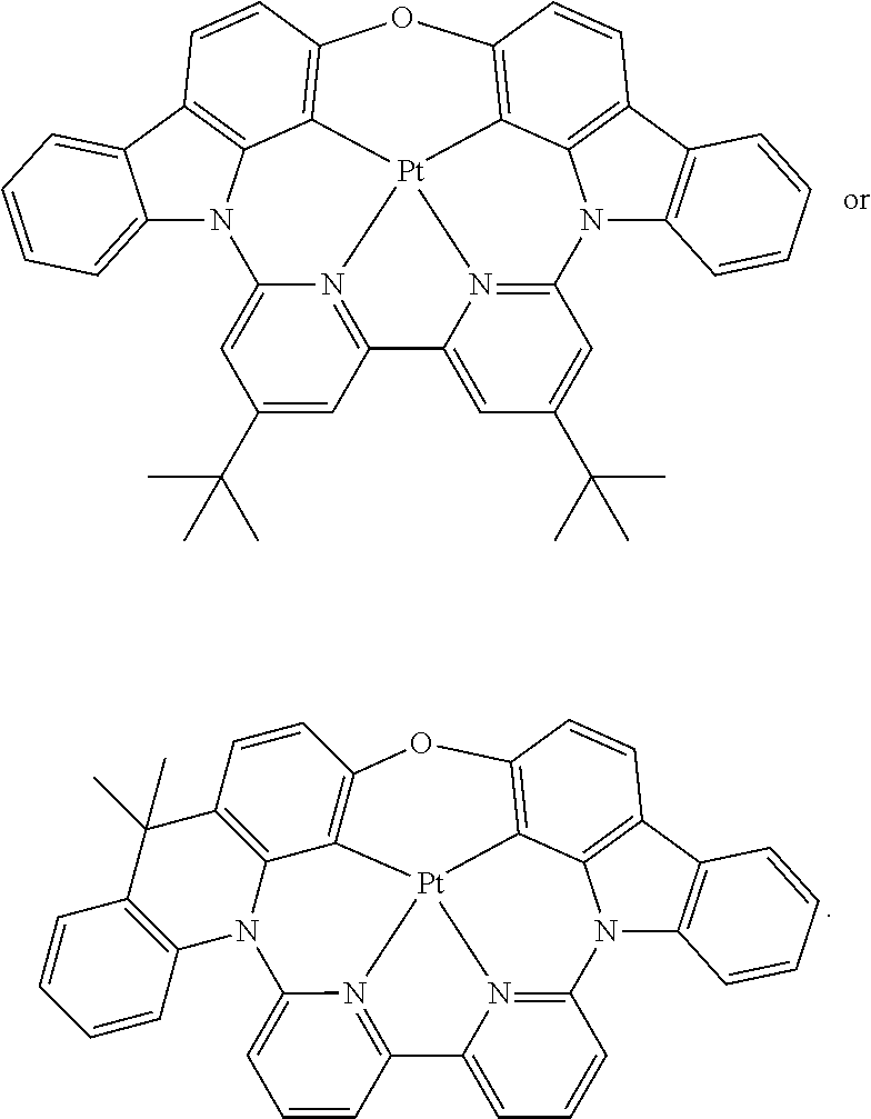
C12=CC=CC=C1C1=C3N2C2=CC(C(C)(C)C)=CC4=N2[Pt]25C3=C(C=C1)OC1=C2C2=C(C3=C(C=CC=C3)N2C2=N5C4=CC(C(C)(C)C)=C2)C=C1.C12=C(C3=C4C5=C(C=C3)OC3=C6[Pt]57N5=C(N14)C=CC=C5C1=N7C(=CC=C1)N1C6=C(C(C)(C)C4=C1C=CC=C4)C=C3)C=CC=C2
